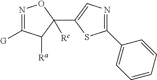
N1=C([G])C([Ra])C(C2=CN=C(C3=CC=CC=C3)S2)([Rc])O1
